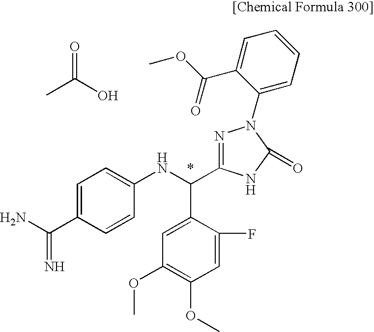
CC(O)=O.NC(C1=CC=C(NC(C2=CC(OC)=C(OC)C=C2F)C2=NN(C3=CC=CC=C3C(OC)=O)C(=O)N2)C=C1)=N
